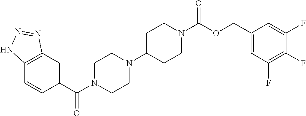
C12=C(C=C(C(N3CCN(C4CCN(C(OCC5=CC(F)=C(F)C(F)=C5)=O)CC4)CC3)=O)C=C1)N=NN2
